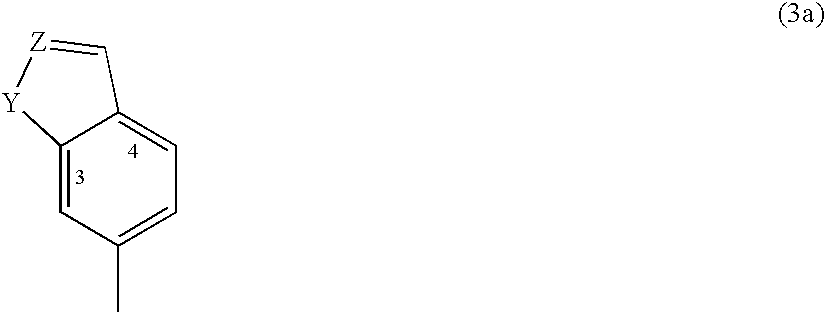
C12=CC(C)=CC=C1C=[Z][Y]2
